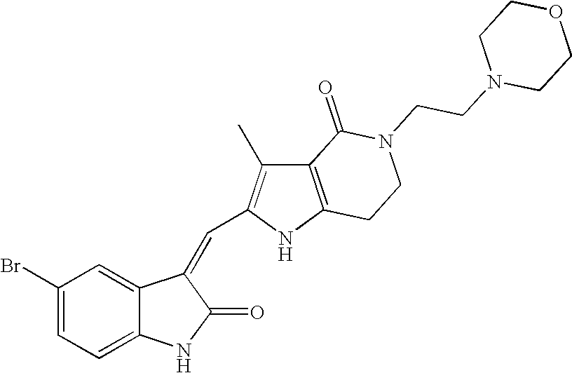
C1(Br)=CC=C2C(=C1)C(=CC1=C(C)C3=C(N1)CCN(CCN1CCOCC1)C3=O)C(=O)N2
